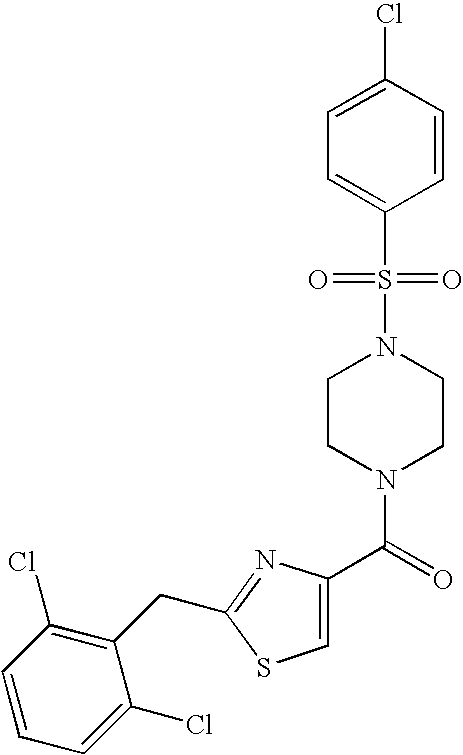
C1=C(C(=O)N2CCN(S(C3=CC=C(Cl)C=C3)(=O)=O)CC2)N=C(CC2=C(Cl)C=CC=C2Cl)S1
